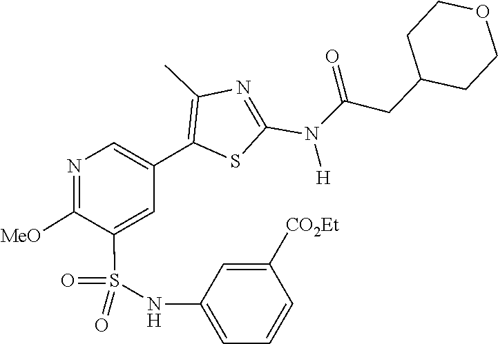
C(N(C1=NC(C)=C(C2=CN=C([MeO])C(S(=O)(=O)NC3=CC=CC([CO2Et])=C3)=C2)S1)[H])(=O)CC1CCOCC1
